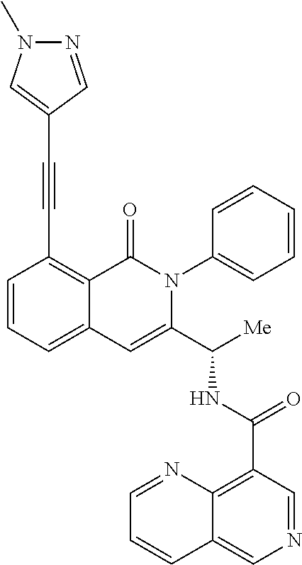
C1(C(NC(C2=CC3=CC=CC(C#CC4=CN(C)N=C4)=C3C(=O)N2C2=CC=CC=C2)[Me])=O)=C2C(=CN=C1)C=CC=N2
